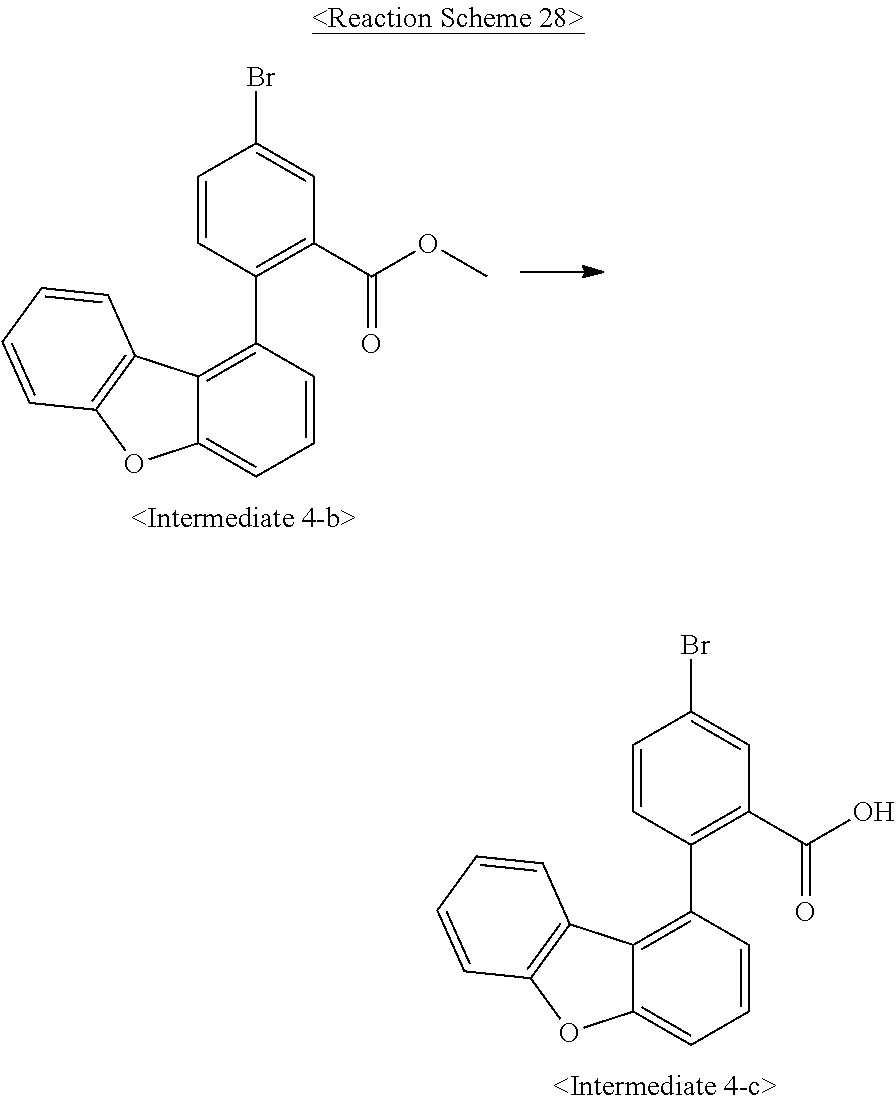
C1(C2=C3C(=CC=C2)OC2=C3C=CC=C2)=C(C(OC)=O)C=C(Br)C=C1.C1(C2=C3C(=CC=C2)OC2=C3C=CC=C2)=C(C(O)=O)C=C(Br)C=C1
